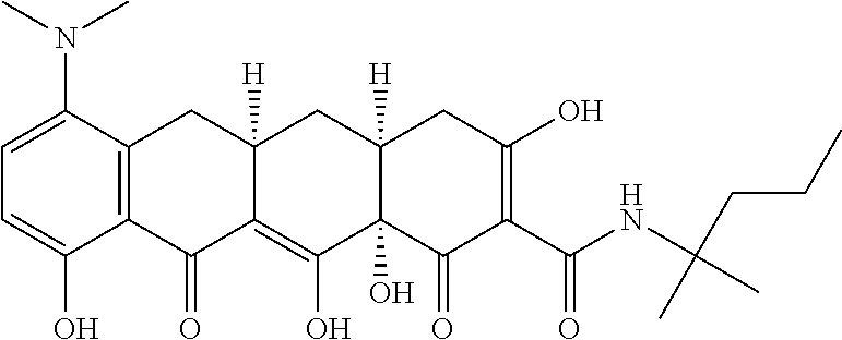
C1=C(N(C)C)C2=C(C(O)=C1)C(=O)C1=C(O)C3(O)C([H])(CC1([H])C2)CC(O)=C(C(NC(C)(CCC)C)=O)C3=O
